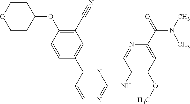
C1(C#N)=C(OC2CCOCC2)C=CC(C2=NC(NC3=C(OC)C=C(C(N(C)C)=O)N=C3)=NC=C2)=C1
